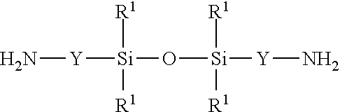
N[Y][Si](O[Si]([Y]N)([R1])[R1])([R1])[R1]
